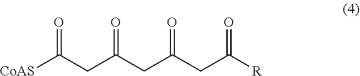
O=C(CC([CoAS])=O)CC(CC(=O)[R])=O
